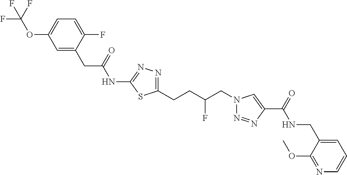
C1(NC(CC2=CC(OC(F)(F)F)=CC=C2F)=O)=NN=C(CCC(CN2N=NC(C(=O)NCC3=CC=CN=C3OC)=C2)F)S1
